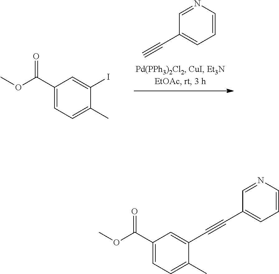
C1=CN=CC(C#C)=C1.C1(C(OC)=O)=CC=C(C)C(I)=C1.C1(C(OC)=O)=CC=C(C)C(C#CC2=CC=CN=C2)=C1
